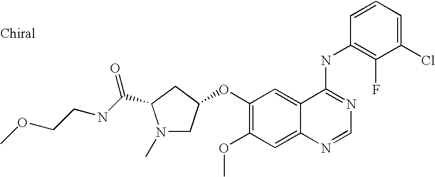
C1(Cl)=CC=CC(NC2=NC=NC3=CC(OC)=C(OC4CN(C)C(C(NCCOC)=O)C4)C=C23)=C1F
